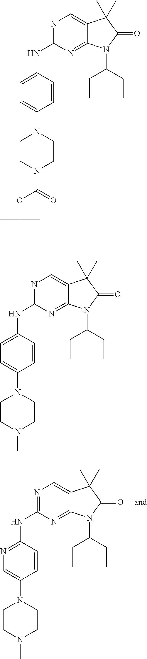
N1=C(NC2=NC=C(N3CCN(C)CC3)C=C2)N=C2C(=C1)C(C)(C)C(=O)N2C(CC)CC.N1=C(NC2=CC=C(N3CCN(C(=O)OC(C)(C)C)CC3)C=C2)N=C2C(=C1)C(C)(C)C(=O)N2C(CC)CC.N1=C(NC2=CC=C(N3CCN(C)CC3)C=C2)N=C2C(=C1)C(C)(C)C(=O)N2C(CC)CC
